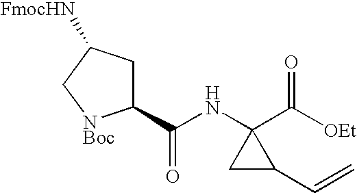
C1(C(NC2(C([OEt])=O)CC2C=C)=O)CC([FmocHN])C[NBoc]1
